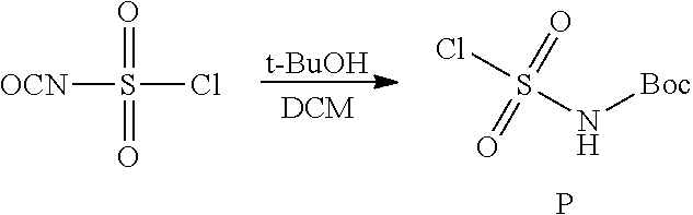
[t-BuOH].[OCN]S(Cl)(=O)=O.ClS(N[Boc])(=O)=O.P
